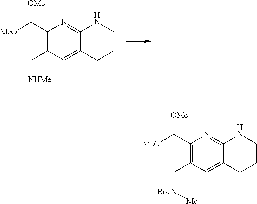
C12=CC(C[NHMe])=C(C([MeO])[OMe])N=C1NCCC2.C12=CC(C[BocN][Me])=C(C([MeO])[OMe])N=C1NCCC2
